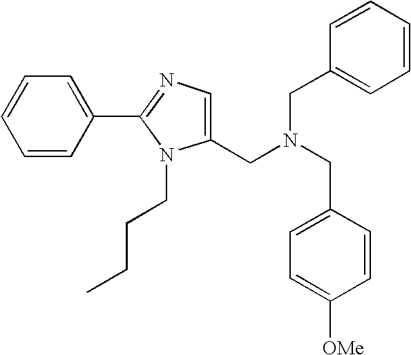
C1(CN(CC2=CC=C([OMe])C=C2)CC2=CC=CC=C2)=CN=C(C2=CC=CC=C2)N1CCCC
